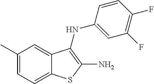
C1(F)=C(F)C=CC(NC2=C(N)SC3=CC=C(C)C=C32)=C1
